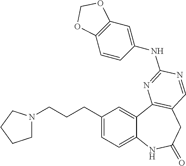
C12=CC=C(CCCN3CCCC3)C=C1C1=C(CC(=O)N2)C=NC(NC2=CC3=C(C=C2)OCO3)=N1
